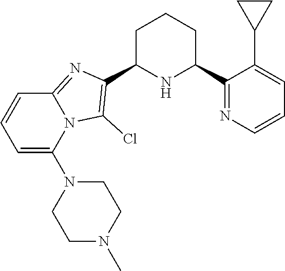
C1C(C2=C(Cl)N3C(=N2)C=CC=C3N2CCN(C)CC2)NC(C2=NC=CC=C2C2CC2)CC1
